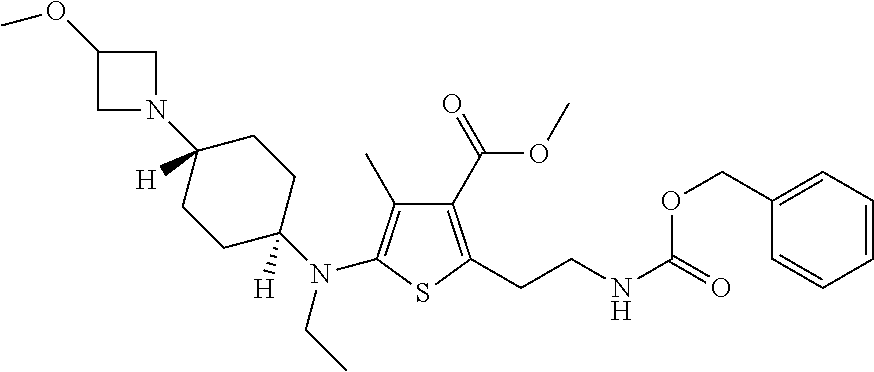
C1(C(=O)OC)=C(CCNC(=O)OCC2=CC=CC=C2)SC(N(CC)C2([H])CCC(N3CC(OC)C3)([H])CC2)=C1C
